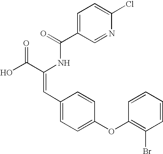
C1=C(C(=O)NC(C(O)=O)=CC2=CC=C(OC3=C(Br)C=CC=C3)C=C2)C=NC(Cl)=C1
